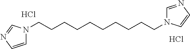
C1=CN=CN1CCCCCCCCCCN1C=NC=C1.Cl.Cl
